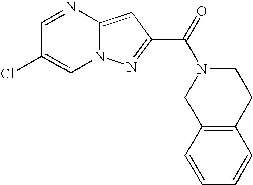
C1=NC2=CC(C(=O)N3CC4=C(CC3)C=CC=C4)=NN2C=C1Cl
